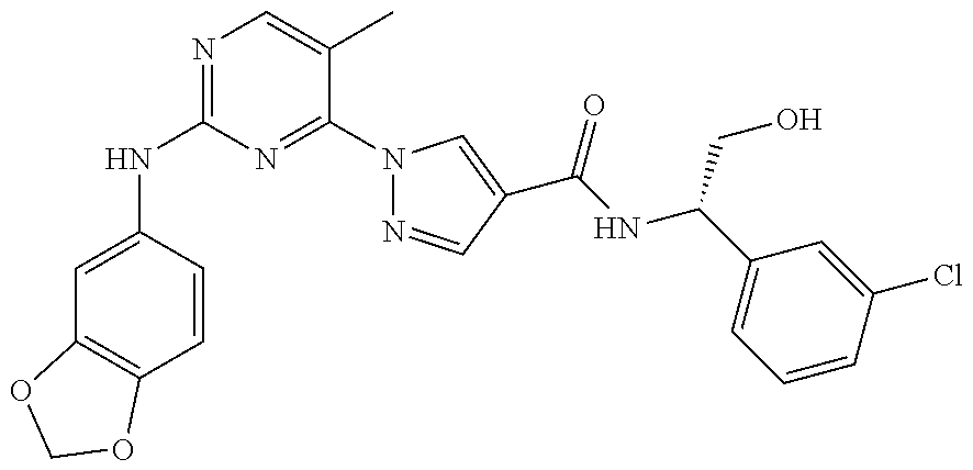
C1(NC2=NC=C(C)C(N3N=CC(C(NC(C4=CC=CC(Cl)=C4)CO)=O)=C3)=N2)=CC2=C(C=C1)OCO2
